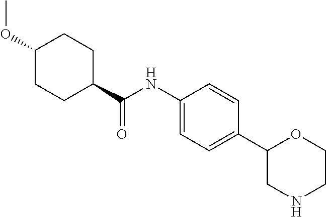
C1(C(NC2=CC=C(C3CNCCO3)C=C2)=O)CCC(OC)CC1
